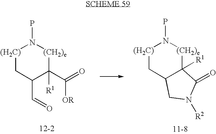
[(H2C)]1CC(C=O)C(C(=O)[OR])([R1])[(CH2)e]N1P.[(H2C)]1CC2C([R1])([(CH2)e]N1P)C(=O)N([R2])C2
